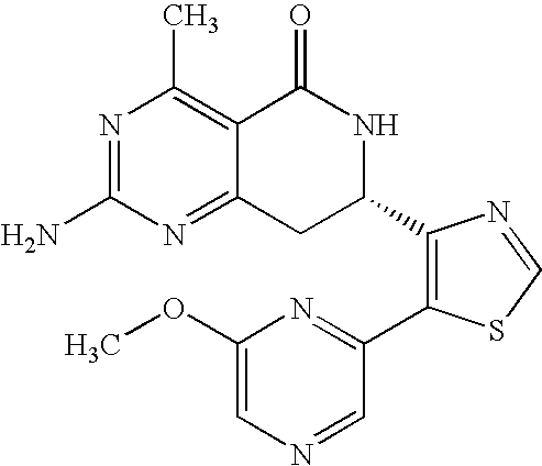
N1=C(N)N=C2C(=C1C)C(=O)NC(C1=C(C3=NC(OC)=CN=C3)SC=N1)C2
